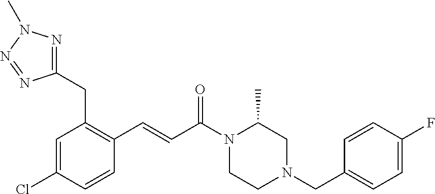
C1=C(Cl)C=CC(C=CC(N2CCN(CC3=CC=C(F)C=C3)CC2C)=O)=C1CC1=NN(C)N=N1
